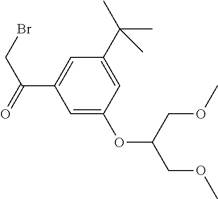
C1=C(C(C)(C)C)C=C(C(CBr)=O)C=C1OC(COC)COC
